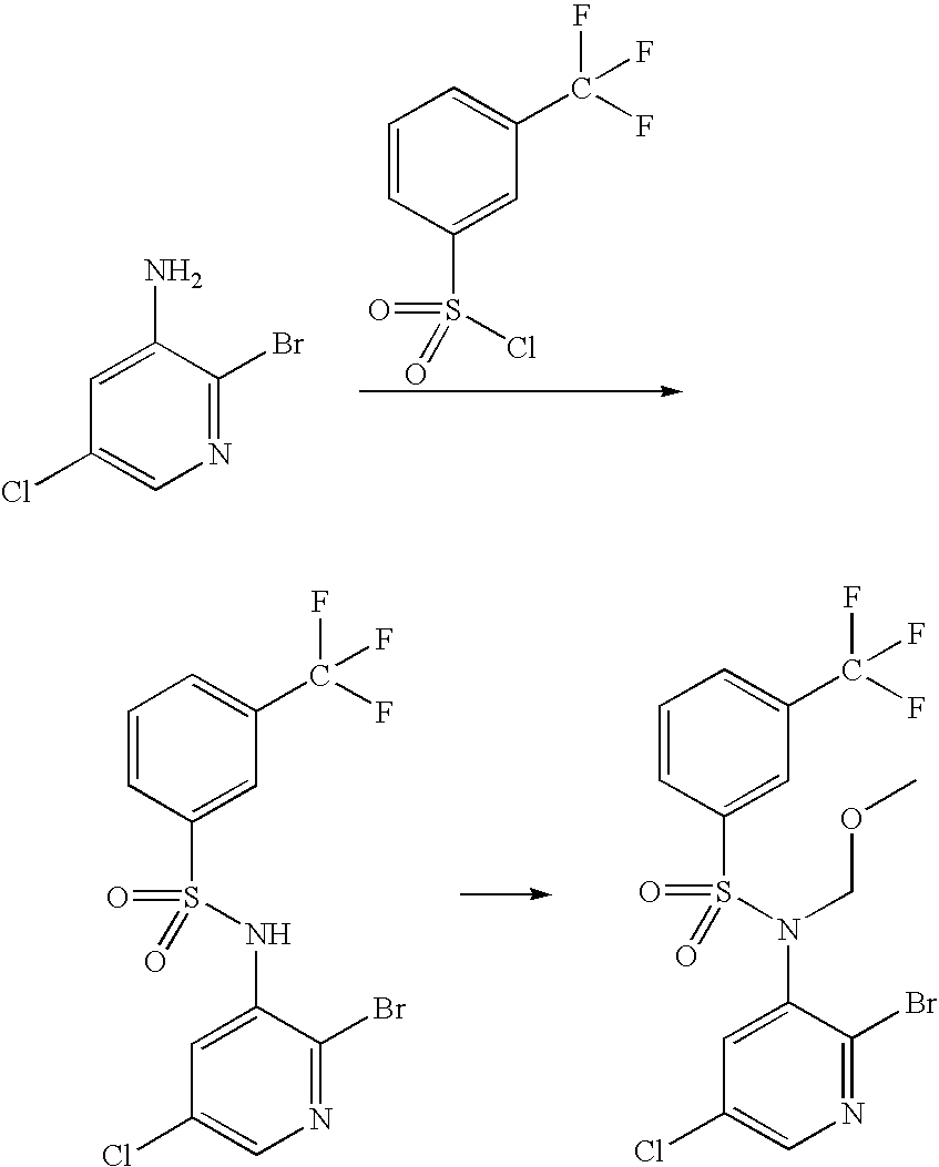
N1=C(Br)C(N)=CC(Cl)=C1.C1=CC(S(Cl)(=O)=O)=CC(C(F)(F)F)=C1.C1=CC(S(NC2=CC(Cl)=CN=C2Br)(=O)=O)=CC(C(F)(F)F)=C1.C1=CC(S(N(C2=CC(Cl)=CN=C2Br)COC)(=O)=O)=CC(C(F)(F)F)=C1
